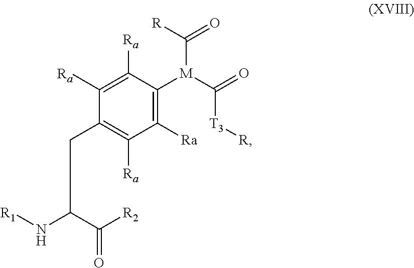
C1([Ra])=C([M](C([R])=O)C([T3][R])=O)C([Ra])=C([Ra])C(CC(C(=O)[R2])N[R1])=C1[Ra]
